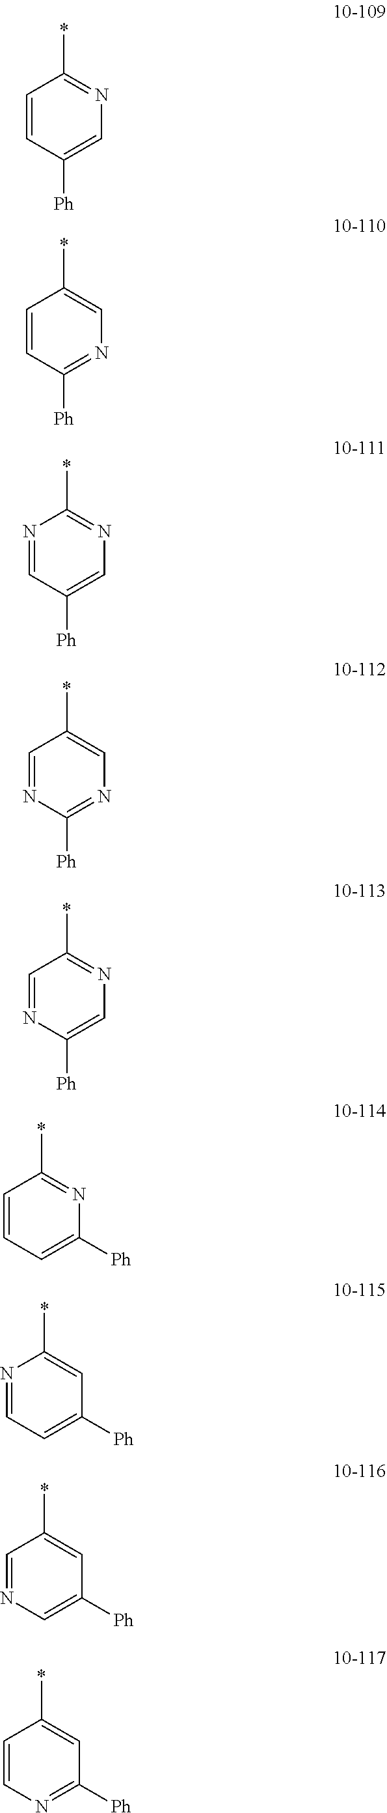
C1=CC([Ph])=CN=C1*.C1=CC([Ph])=NC=C1*.N1=CC([Ph])=CN=C1*.C1=NC([Ph])=NC=C1*.C1=NC([Ph])=CN=C1*.C1=CC=C([Ph])N=C1*.N1=CC=C([Ph])C=C1*.C1=NC=C([Ph])C=C1*.C1=CN=C([Ph])C=C1*
